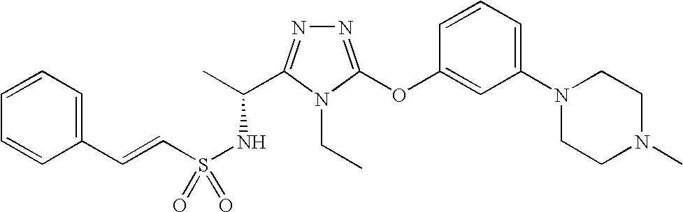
N1=C(OC2=CC(N3CCN(C)CC3)=CC=C2)N(CC)C(C(C)NS(=O)(C=CC2=CC=CC=C2)=O)=N1
